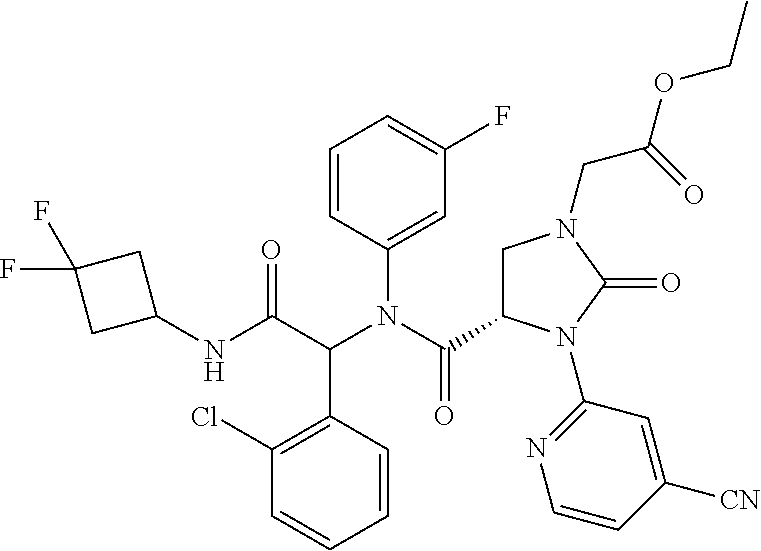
C1=CC(C(C(NC2CC(F)(F)C2)=O)N(C(=O)C2CN(CC(OCC)=O)C(=O)N2C2=NC=CC([CN])=C2)C2=CC(F)=CC=C2)=C(Cl)C=C1
